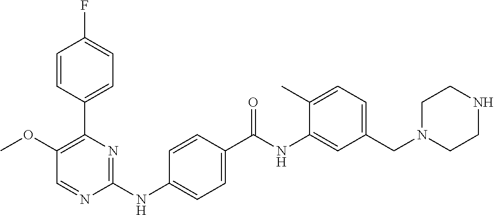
C1(C2=C(OC)C=NC(NC3=CC=C(C(NC4=CC(CN5CCNCC5)=CC=C4C)=O)C=C3)=N2)=CC=C(F)C=C1
